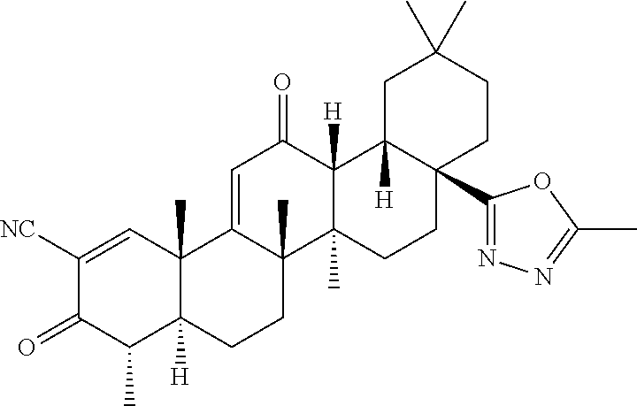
C12(C)C([H])(CCC3(C)C1=CC(=O)C1([H])C3(C)CCC3(C4=NN=C(C)O4)C1([H])CC(C)(C)CC3)C(C)C(=O)C([NC])=C2
